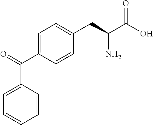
C1=CC(C(=O)C2=CC=C(CC(C(O)=O)N)C=C2)=CC=C1
